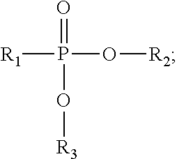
[R1]P(O[R2])(=O)O[R3]
